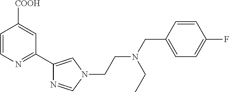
C1=CN=C(C2=CN(CCN(CC3=CC=C(F)C=C3)CC)C=N2)C=C1[COOH]
